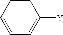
C1=CC=CC=C1[Y]
